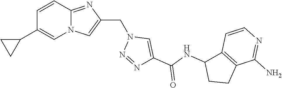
N12C(=NC(CN3N=NC(C(NC4CCC5=C4C=CN=C5N)=O)=C3)=C1)C=CC(C1CC1)=C2
